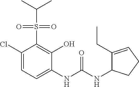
C1(Cl)=CC=C(NC(NC2C(CC)=CCC2)=O)C(O)=C1S(=O)(=O)C(C)C
